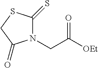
N1(CC([OEt])=O)C(=S)SCC1=O
